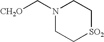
N1(C[CH2O])CC[SO2]CC1
